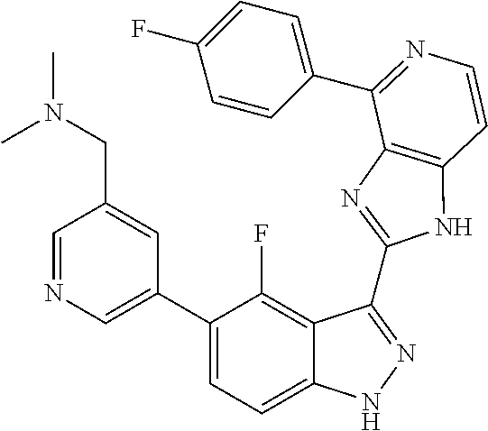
C1=C(C2=CC=C3C(=C2F)C(C2=NC4=C(N2)C=CN=C4C2=CC=C(F)C=C2)=NN3)C=C(CN(C)C)C=N1
